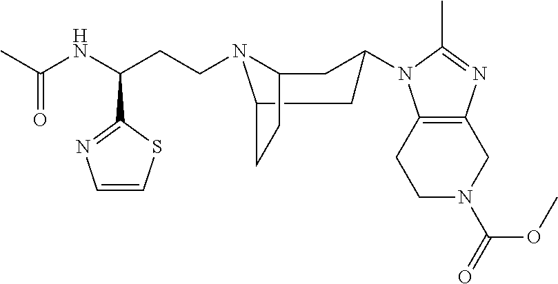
C1N(C(OC)=O)CC2=C(C1)N(C1CC3N(CCC(C4=NC=CS4)NC(C)=O)C(CC3)C1)C(C)=N2
